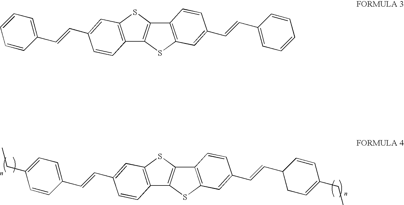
C12=C(SC3=C1SC1=C3C=CC(C=CC3CC=C(CC)C=C3)=C1)C=C(C=CC1=CC=C(CC)C=C1)C=C2.C12=C(SC3=C1SC1=C3C=CC(C=CC3=CC=CC=C3)=C1)C=C(C=CC1=CC=CC=C1)C=C2
